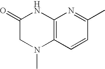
C1(=O)CN(C)C2=C(N1)N=C(C)C=C2
